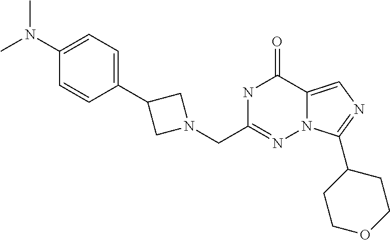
N1C(CN2CC(C3=CC=C(N(C)C)C=C3)C2)=NN2C(=CN=C2C2CCOCC2)C1=O
